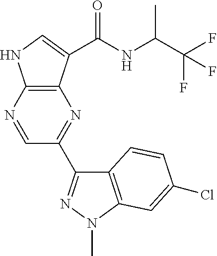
C1=NC2=C(N=C1C1=NN(C)C3=C1C=CC(Cl)=C3)C(C(NC(C)C(F)(F)F)=O)=CN2
